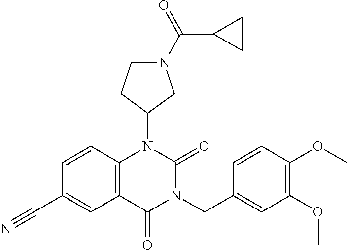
C1=CC2=C(C=C1C#N)C(=O)N(CC1=CC(OC)=C(OC)C=C1)C(=O)N2C1CN(C(=O)C2CC2)CC1
